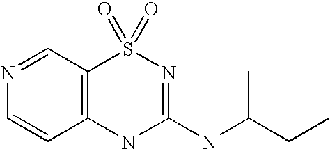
C12=C(S(=O)(=O)N=C(NC(CC)C)N1)C=NC=C2
